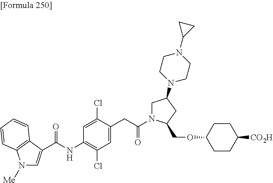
C(NC1=C(Cl)C=C(CC(N2CC(N3CCN(C4CC4)CC3)CC2COC2CCC([CO2H])CC2)=O)C(Cl)=C1)(=O)C1=CN([Me])C2=C1C=CC=C2
